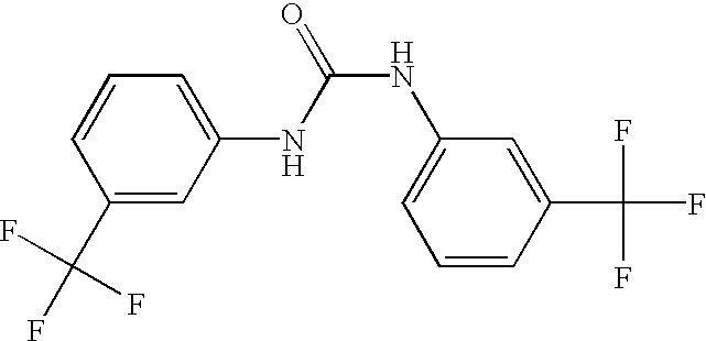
C1(C(F)(F)F)=CC(NC(NC2=CC=CC(C(F)(F)F)=C2)=O)=CC=C1
